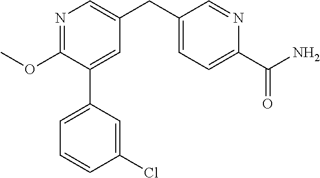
C1(OC)=NC=C(CC2=CC=C(C(=O)N)N=C2)C=C1C1=CC=CC(Cl)=C1
